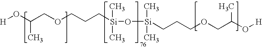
[Si](O[Si](CCCOCC(O[H])C)(C)C)(C)(C)CCCOCC(C)O[H]
